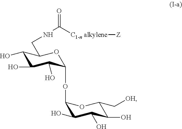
C1(O)C(O)C(O)C(OC2C(O)C(O)C(O)C(C[OH])O2)OC1CNC([C1-n alkylene][Z])=O
